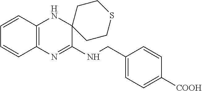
C1(CNC2=NC3=C(NC24CCSCC4)C=CC=C3)=CC=C([COOH])C=C1
